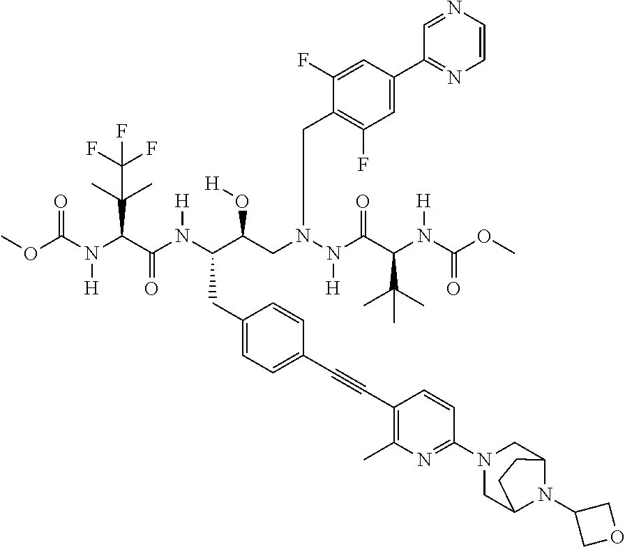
COC(=O)N(C(C(=O)N(C(C(CN(CC1=C(F)C=C(C2=NC=CN=C2)C=C1F)N(C(C(C(C)(C)C)N(C(OC)=O)[H])=O)[H])O[H])CC1=CC=C(C#CC2=C(C)N=C(N3CC4N(C5COC5)C(C3)CC4)C=C2)C=C1)[H])C(C)(C)C(F)(F)F)[H]
